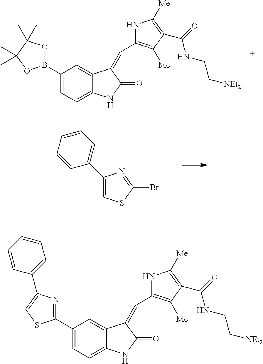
N1C(C=C2C3=CC(B4OC(C)(C)C(C)(C)O4)=CC=C3NC2=O)=C([Me])C(C(=O)NCC[NEt2])=C1[Me].C1(C2=CC=CC=C2)=CSC(Br)=N1.N1C(C=C2C3=CC(C4=NC(C5=CC=CC=C5)=CS4)=CC=C3NC2=O)=C([Me])C(C(=O)NCC[NEt2])=C1[Me]
